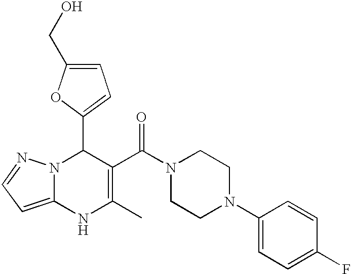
C1(C2=CC=C(CO)O2)N2C(=CC=N2)NC(C)=C1C(N1CCN(C2=CC=C(F)C=C2)CC1)=O
